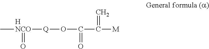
C[NCO]([Q]OC(C([M])=C)=O)=O.[H]
